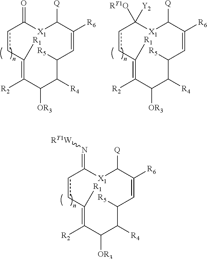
c1cC([R1])=C([R2])C([OR3])C([R4])C([R5])C=C([R6])C([Q])[X1]C1([Y2])[RY1O].c1cC([R1])=C([R2])C([OR3])C([R4])C([R5])C=C([R6])C([Q])[X1]C1=O.c1cC([R1])=C([R2])C([OR3])C([R4])C([R5])C=C([R6])C([Q])[X1]C1=N[RY1W]
